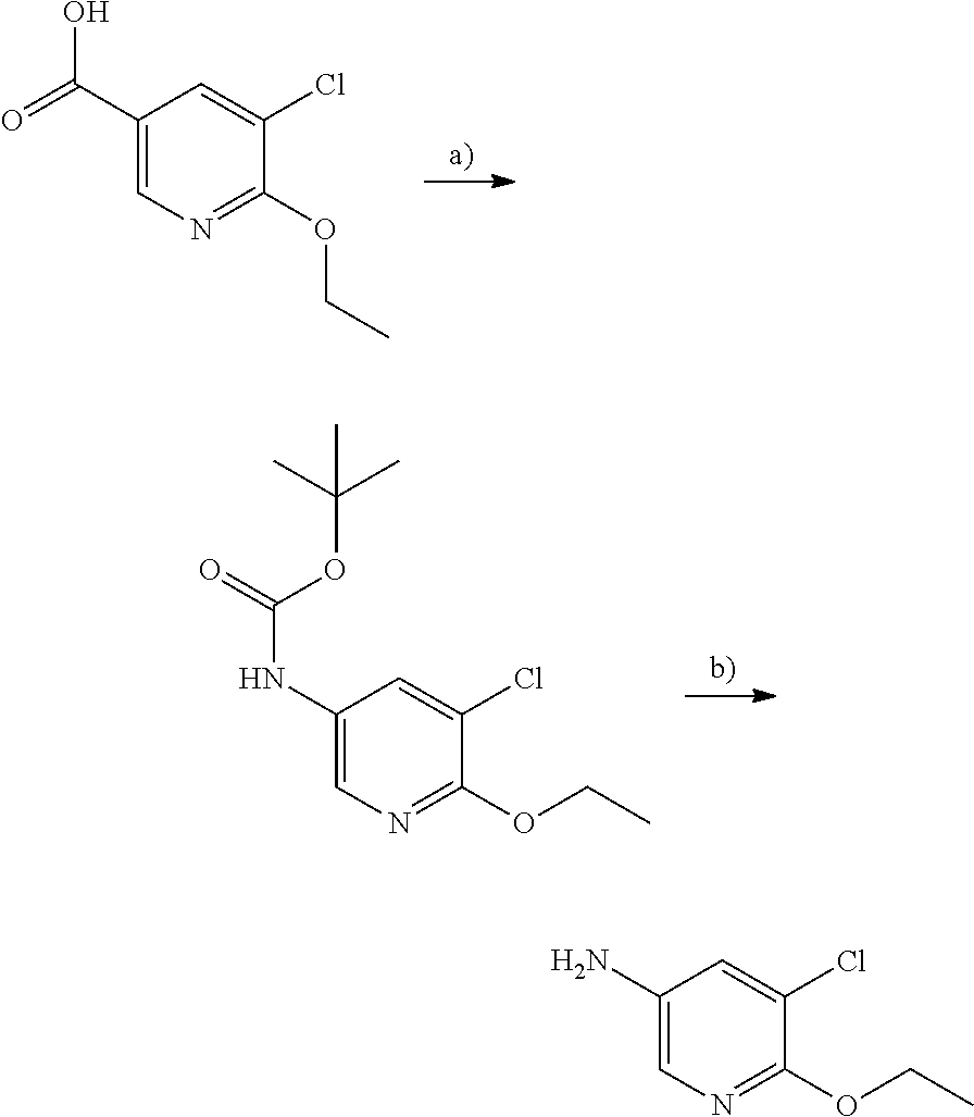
OC(C1=CN=C(OCC)C(Cl)=C1)=O.C(NC1=CN=C(OCC)C(Cl)=C1)(OC(C)(C)C)=O.NC1=CN=C(OCC)C(Cl)=C1
